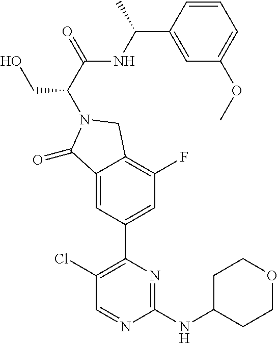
C1(Cl)=C(C2=CC(F)=C3C(=C2)C(=O)N(C(C(=O)NC(C2=CC(OC)=CC=C2)C)CO)C3)N=C(NC2CCOCC2)N=C1
